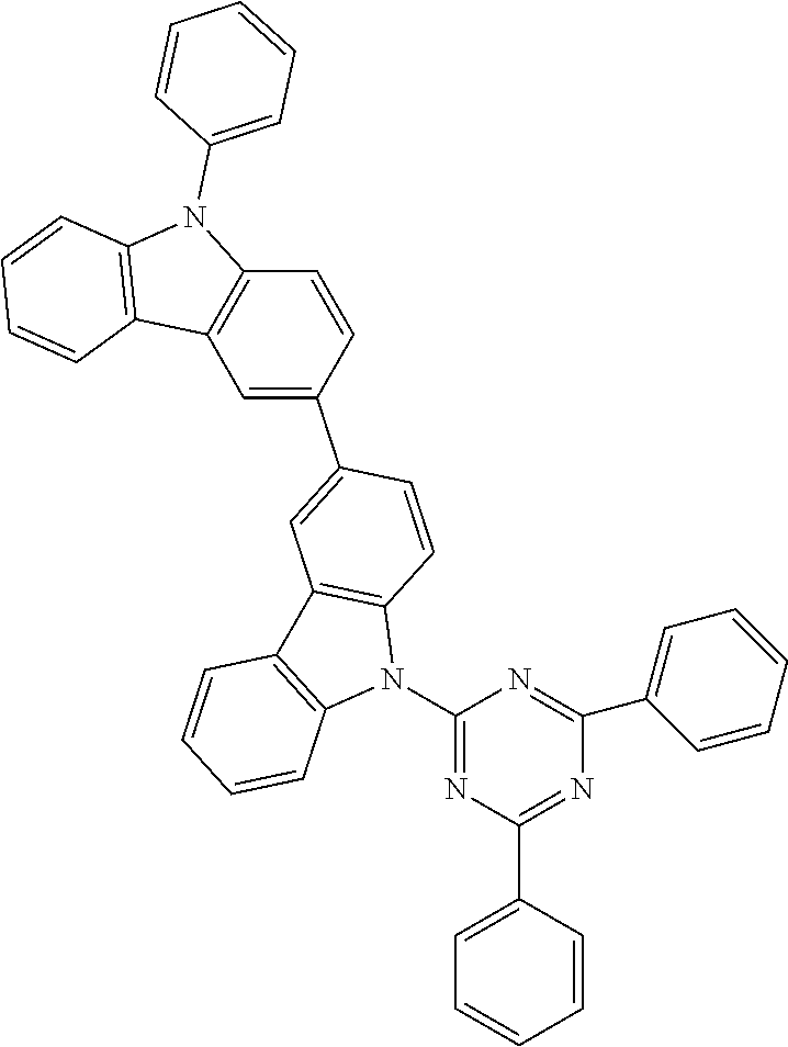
C1(N2C3=C(C4=C2C=CC=C4)C=C(C2=CC4=C(C=C2)N(C2=CC=CC=C2)C2=C4C=CC=C2)C=C3)=NC(C2=CC=CC=C2)=NC(C2=CC=CC=C2)=N1
